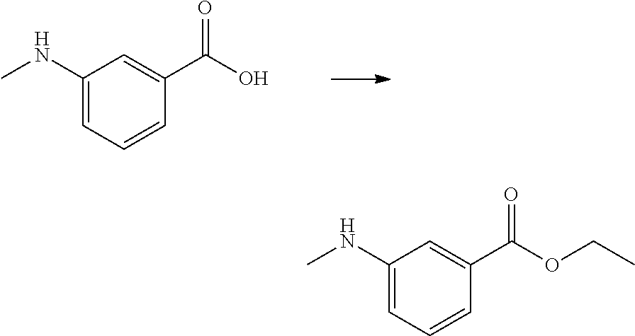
C1(NC)=CC=CC(C(O)=O)=C1.C1(NC)=CC=CC(C(OCC)=O)=C1
